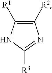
C1([R2])=C([R1])NC([R3])=N1
